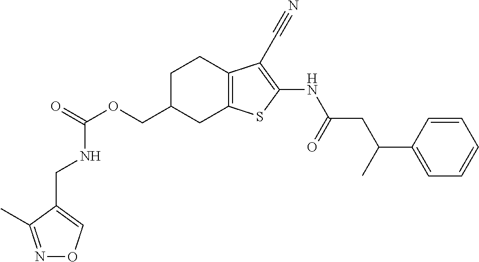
C1(COC(NCC2=CON=C2C)=O)CC2=C(CC1)C(C#N)=C(NC(CC(C1=CC=CC=C1)C)=O)S2
